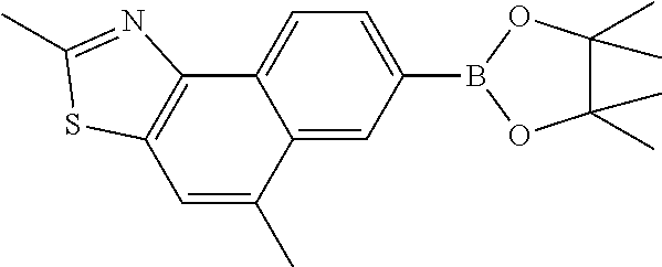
C12=C(C3=CC=C(B4OC(C)(C)C(C)(C)O4)C=C3C(C)=C1)N=C(C)S2
